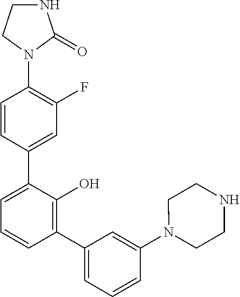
N1(C2=C(F)C=C(C3=CC=CC(C4=CC=CC(N5CCNCC5)=C4)=C3O)C=C2)C(=O)NCC1
